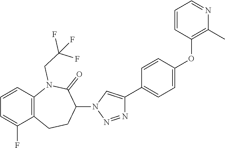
C1=CC2=C(C(F)=C1)CCC(N1C=C(C3=CC=C(OC4=C(C)N=CC=C4)C=C3)N=N1)C(=O)N2CC(F)(F)F
